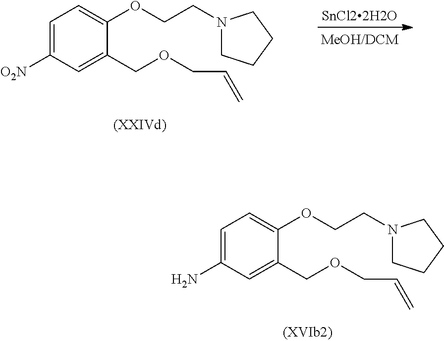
C1=C(COCC=C)C(OCCN2CCCC2)=CC=C1[O2N].C1=C(COCC=C)C(OCCN2CCCC2)=CC=C1N
